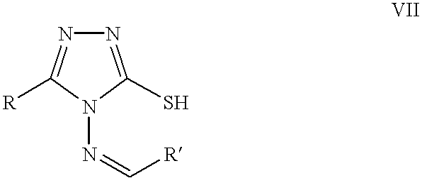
N1=C(S)N(N=C[R])C([R])=N1
